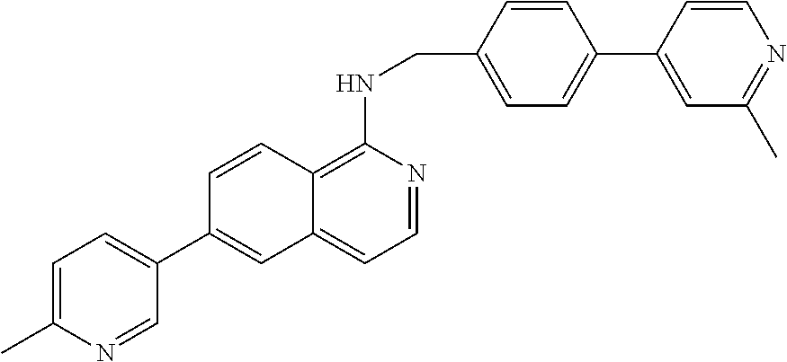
C1=CC(CNC2=C3C(=CC=N2)C=C(C2=CC=C(C)N=C2)C=C3)=CC=C1C1=CC(C)=NC=C1
